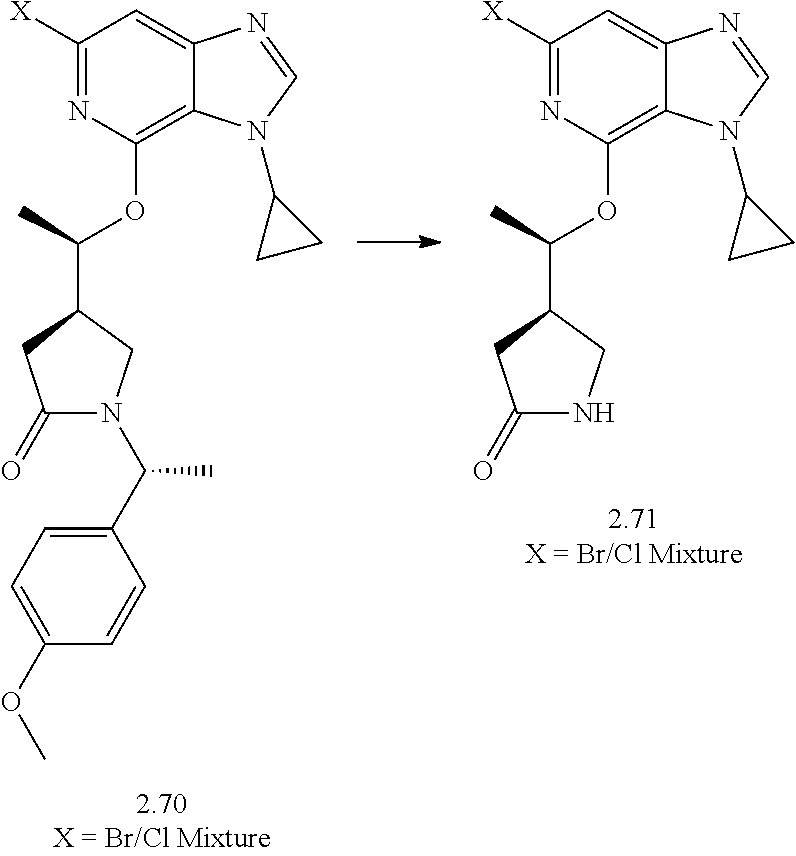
C1(=O)CC(C(C)OC2=C3C(=CC([X])=N2)N=CN3C2CC2)CN1.C1(=O)CC(C(C)OC2=C3C(=CC([X])=N2)N=CN3C2CC2)CN1C(C1=CC=C(OC)C=C1)C
